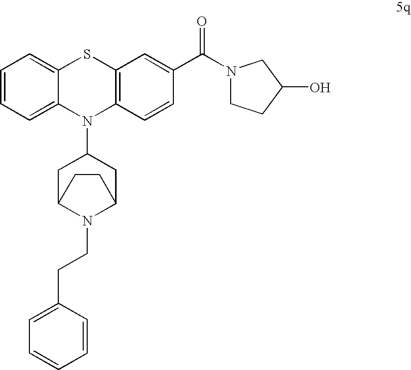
C1=CC=C2C(=C1)SC1=C(N2C2CC3N(CCC4=CC=CC=C4)C(C2)CC3)C=CC(C(N2CCC(O)C2)=O)=C1
